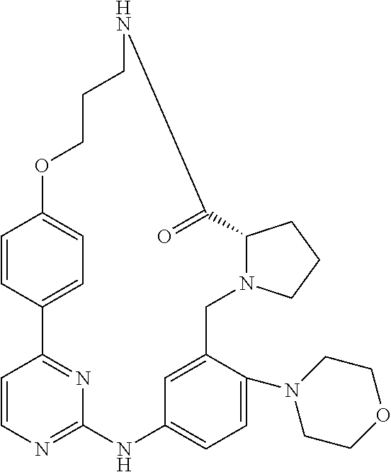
C12=NC=CC(=N1)C1=CC=C(C=C1)OCCCNC(=O)C1N(CC3=CC(=CC=C3N3CCOCC3)N2)CCC1
